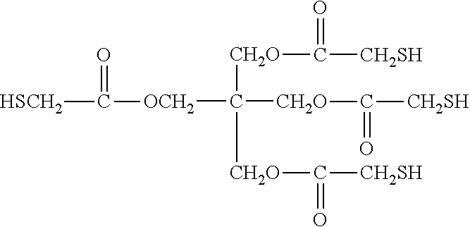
[OCH2](C([CH2O]C([CH2SH])=O)([CH2O]C(=O)[CH2SH])[CH2O]C([CH2SH])=O)C([HSCH2])=O
